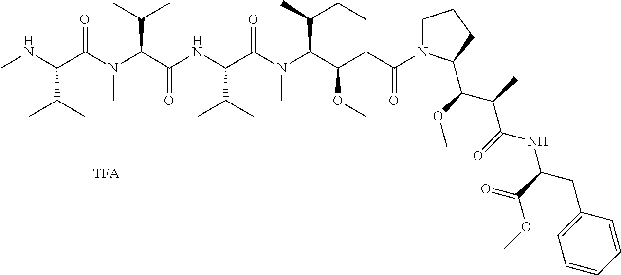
CNC(C(N(C(C(NC(C(N(C(C(CC(N1CCCC1C(C(C(NC(CC1=CC=CC=C1)C(=O)OC)=O)C)OC)=O)OC)C(C)CC)C)=O)C(C)C)=O)C(C)C)C)=O)C(C)C
